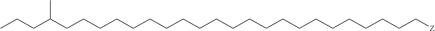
C(CCCCCCCCCCCCCCCCCCC[Z])CCC(CCC)C
